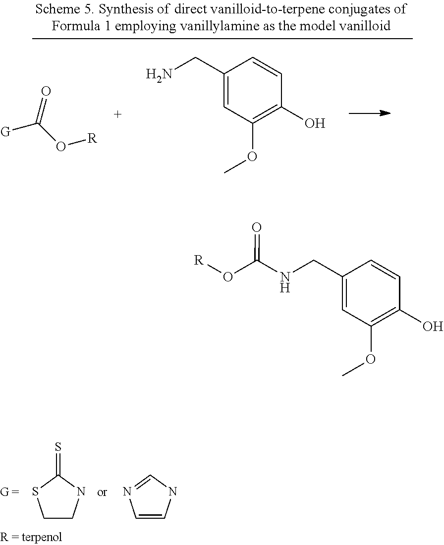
C1CNC(=S)S1.C1=CNC=N1.[G]C(O[R])=O.C1(CN)=CC(OC)=C(O)C=C1.C1(CNC(O[R])=O)=CC(OC)=C(O)C=C1
